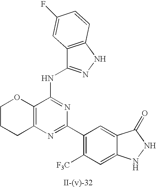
C12=C(N=C(C3=C([F3C])C=C4C(=C3)C(=O)NN4)N=C1NC1=NNC3=C1C=C(F)C=C3)CCCO2
